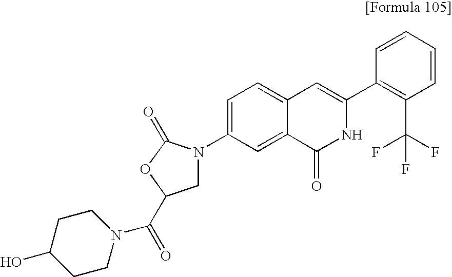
C1=CC=CC(C2=CC3=CC=C(N4CC(C(=O)N5CCC(O)CC5)OC4=O)C=C3C(=O)N2)=C1C(F)(F)F
